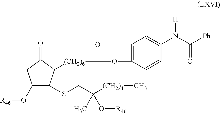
C1(O[R46])C(SCC([(CH2)4]C)(C)O[R46])C([(CH2)6]C(OC2=CC=C(N(C([Ph])=O)[H])C=C2)=O)C(=O)C1
